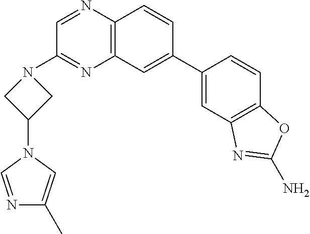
C12=C(C=C(C3=CC4=C(C=C3)OC(N)=N4)C=C1)N=C(N1CC(N3C=NC(C)=C3)C1)C=N2
